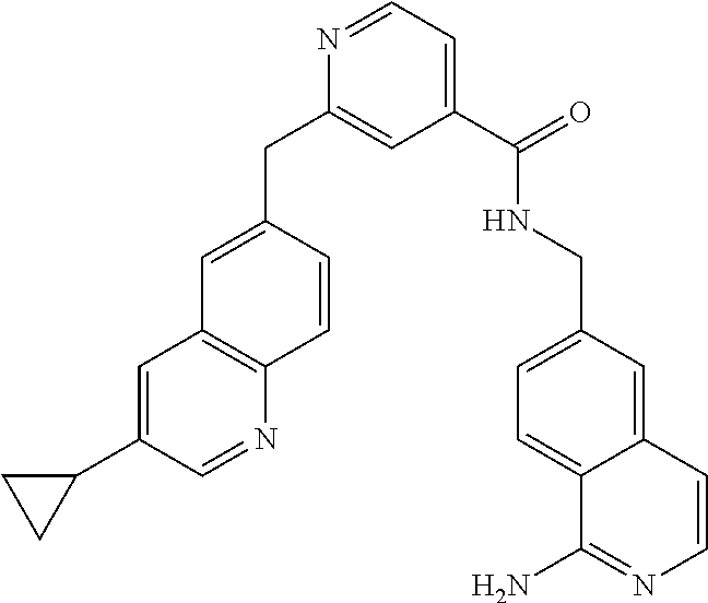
C1=C(CC2=CC(C(NCC3=CC=C4C(=C3)C=CN=C4N)=O)=CC=N2)C=CC2=C1C=C(C1CC1)C=N2
